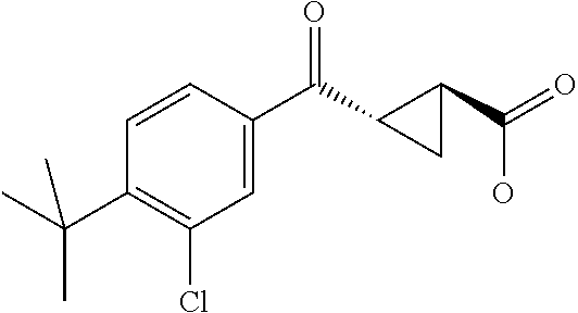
C1(Cl)=C(C(C)(C)C)C=CC(C(=O)C2C(C(O)=O)C2)=C1
